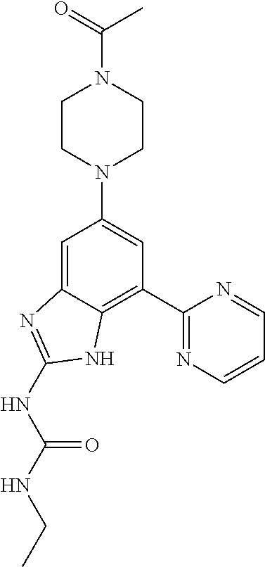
C1=C2C(=C(C3=NC=CC=N3)C=C1N1CCN(C(=O)C)CC1)NC(NC(NCC)=O)=N2
